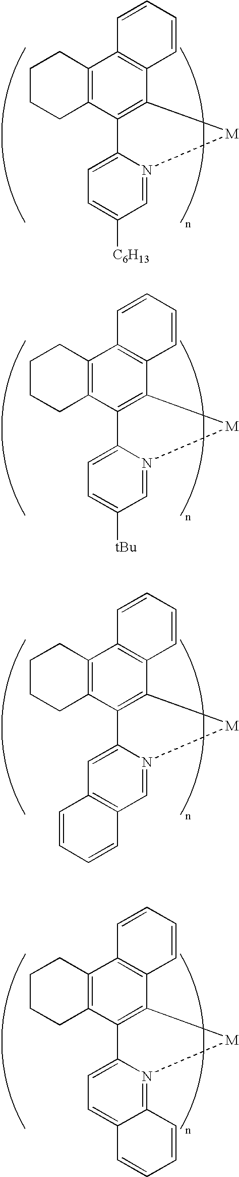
C12=C(C3=C(C4=C1C=CC=C4)[M]N1=CC([C6H13])=CC=C31)CCCC2.C12=C(C3=C(C4=C1C=CC=C4)[M]N1=CC([tBu])=CC=C31)CCCC2.C12=C(C3=C(C4=C1C=CC=C4)[M]N1=CC4=C(C=C31)C=CC=C4)CCCC2.C12=C(C3=C(C4=C1C=CC=C4)[M]N1=C4C(=CC=C31)C=CC=C4)CCCC2
